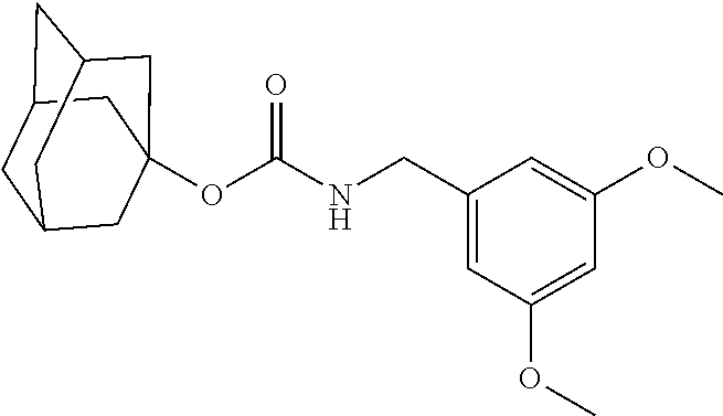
C1C2CC3CC(OC(NCC4=CC(OC)=CC(OC)=C4)=O)(CC1C3)C2
